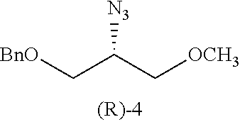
[BnO]CC(C[OCH3])[N3]
